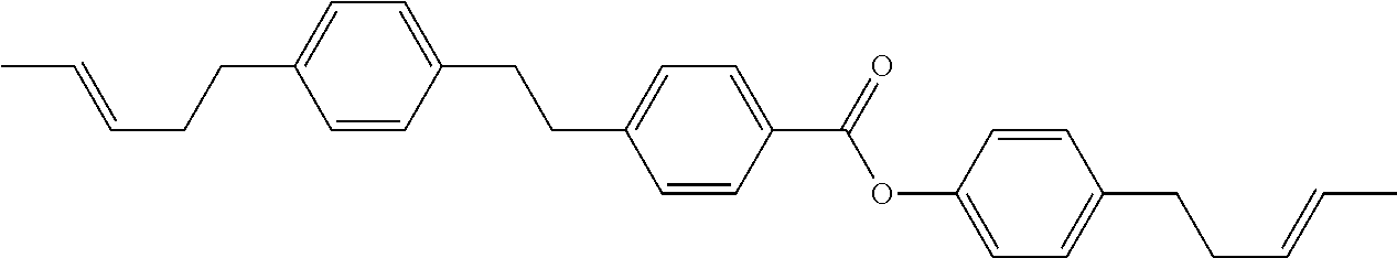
C(=CCCC1=CC=C(CCC2=CC=C(C(OC3=CC=C(CCC=CC)C=C3)=O)C=C2)C=C1)C
